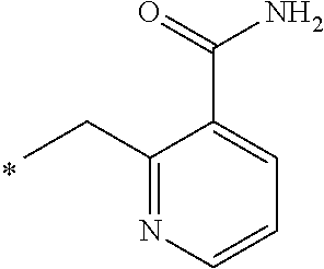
CCC1=NC=CC=C1C(=O)N
